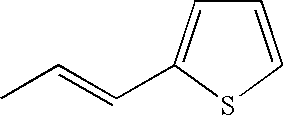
S1C=CC=C1C=CC
